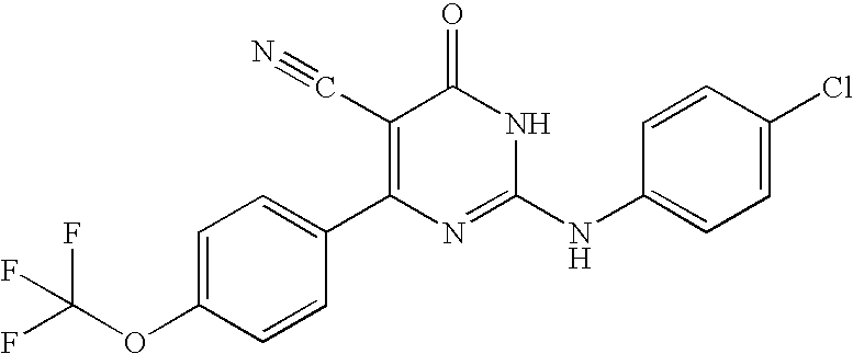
C1=CC(C2=C(C#N)C(=O)NC(NC3=CC=C(Cl)C=C3)=N2)=CC=C1OC(F)(F)F
